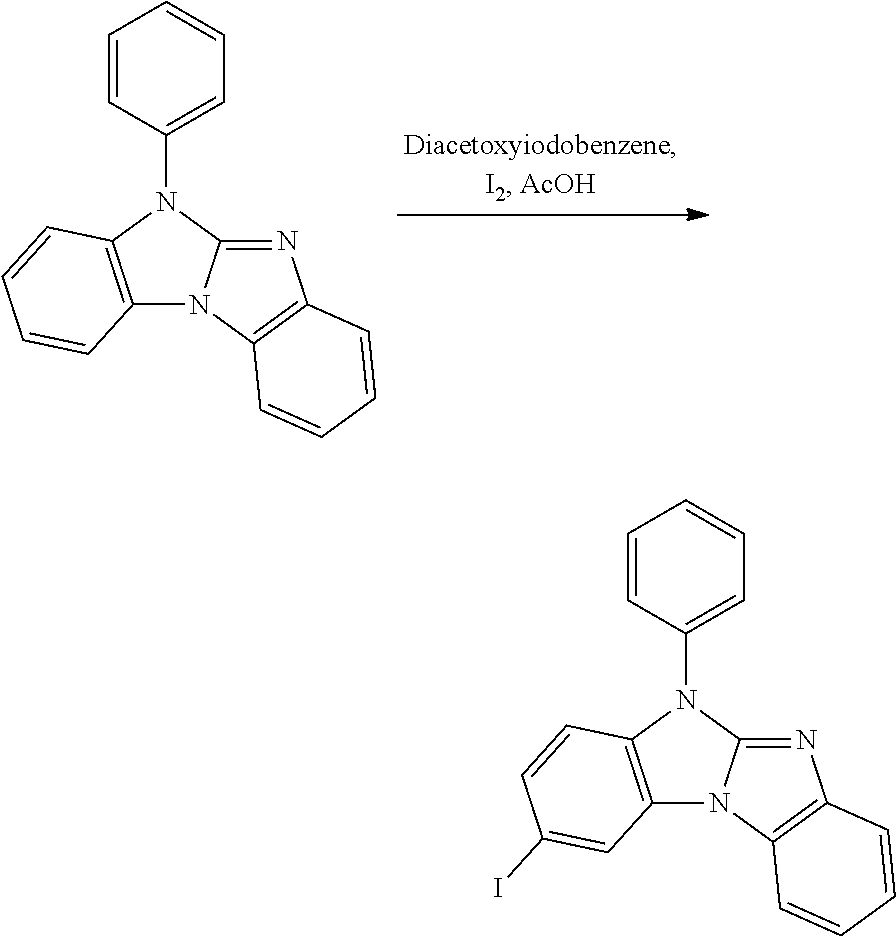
C12=C(N(C3=CC=CC=C3)C3=NC4=C(N13)C=CC=C4)C=CC=C2.C12=C(N(C3=CC=CC=C3)C3=NC4=C(N13)C=CC=C4)C=CC(I)=C2
